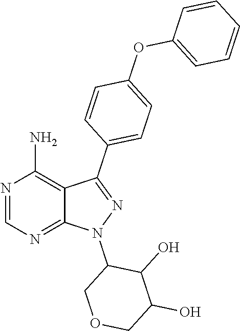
N1(C2C(O)C(O)COC2)N=C(C2=CC=C(OC3=CC=CC=C3)C=C2)C2=C(N)N=CN=C12
